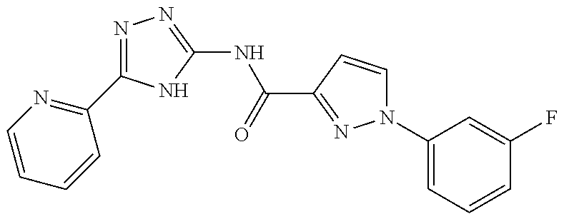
N1=C(C2=NC=CC=C2)NC(NC(=O)C2=NN(C3=CC=CC(F)=C3)C=C2)=N1
